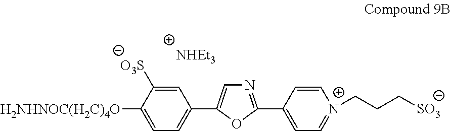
C1([H2NHNOC(H2C)4O])=CC=C(C2=CN=C(C3=CC=[N+](CCC[SO3])C=C3)O2)C=C1[O3S]
